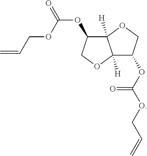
C12([H])C(OC(OCC=C)=O)COC1([H])C(OC(=O)OCC=C)CO2
